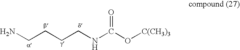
NCCCCNC(O[C(CH3)3])=O
